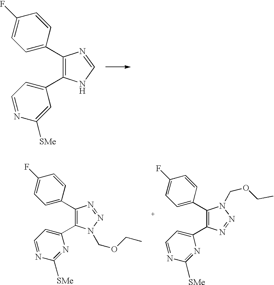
C1(C2=CC=C(F)C=C2)=C(C2=CC=NC([SMe])=C2)NC=N1.C1(C2=CC=C(F)C=C2)=C(C2=CC=NC([SMe])=N2)N(COCC)N=N1.C1(C2=CC=C(F)C=C2)=C(C2=CC=NC([SMe])=N2)N=NN1COCC
